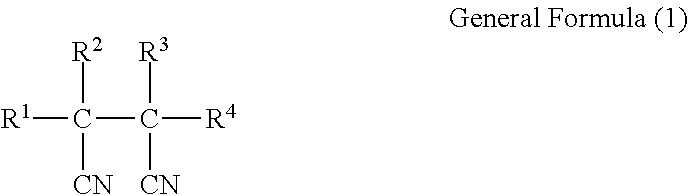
[R1]C(C([R4])([R3])[CN])([R2])[CN]
